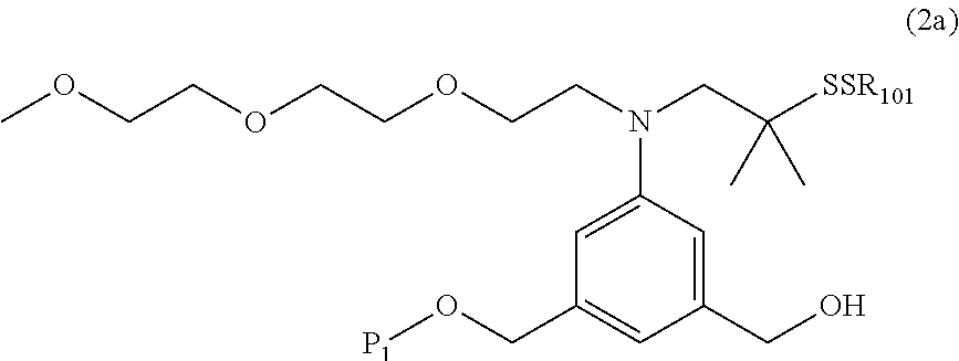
OCC1=CC(N(CCOCCOCCOC)CC([SSR101])(C)C)=CC(CO[P1])=C1
